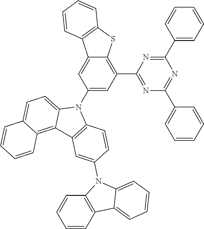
C1=CC=CC(C2=NC(C3=CC=CC=C3)=NC(C3=C4C(=CC(N5C6=CC=C7C(=C6C6=C5C=CC(N5C8=C(C9=CC=CC=C59)C=CC=C8)=C6)C=CC=C7)=C3)C3=C(S4)C=CC=C3)=N2)=C1
